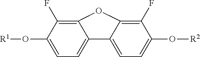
C12=C(F)C(O[R1])=CC=C1C1=CC=C(O[R2])C(F)=C1O2
